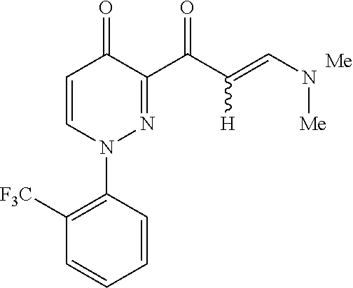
C1=CC=CC(N2N=C(C(C(=CN[Me])[H])=O)C(=O)C=C2)=C1[F3C]
